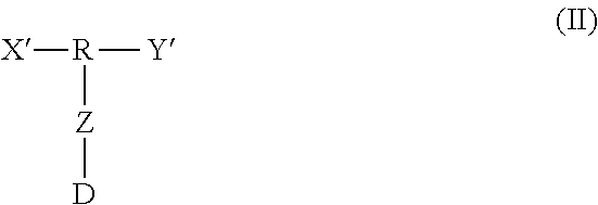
[X][R]([Y])[Z][D]
